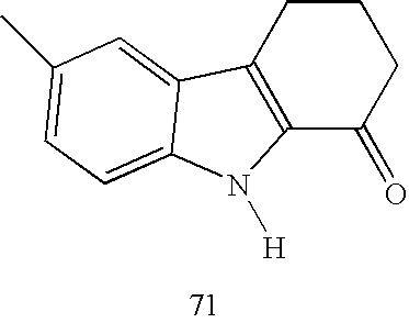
C12=C(CCCC1=O)C1=CC(C)=CC=C1N2[H]
